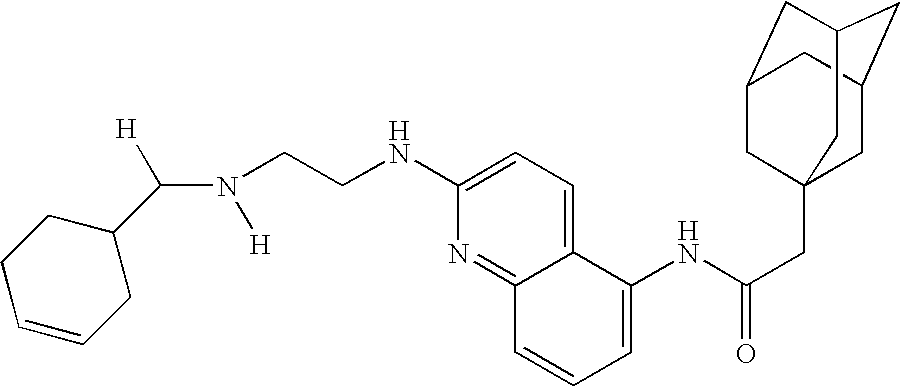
C1C=CCC(C(N([H])CCNC2=CC=C3C(=N2)C=CC=C3NC(CC23CC4CC(CC(C2)C4)C3)=O)[H])C1
